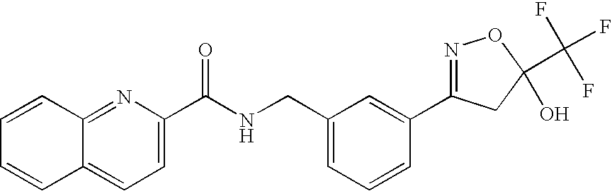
C1(C(NCC2=CC=CC(C3=NOC(C(F)(F)F)(O)C3)=C2)=O)=CC=C2C(=N1)C=CC=C2
